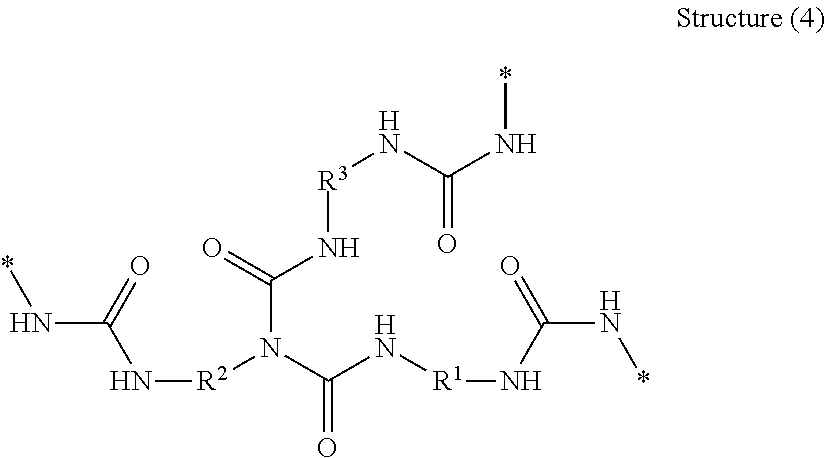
C(N(C(N[R1]NC(N*)=O)=O)[R2]NC(N*)=O)(N[R3]NC(N*)=O)=O
